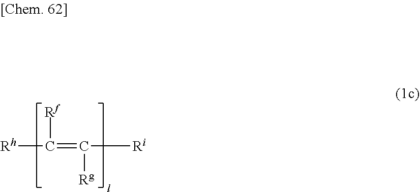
C(=C([Ri])[Rg])([Rf])[Rh]
